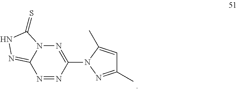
N12C(=NNC1=S)N=NC(N1N=C(C)C=C1C)=N2
